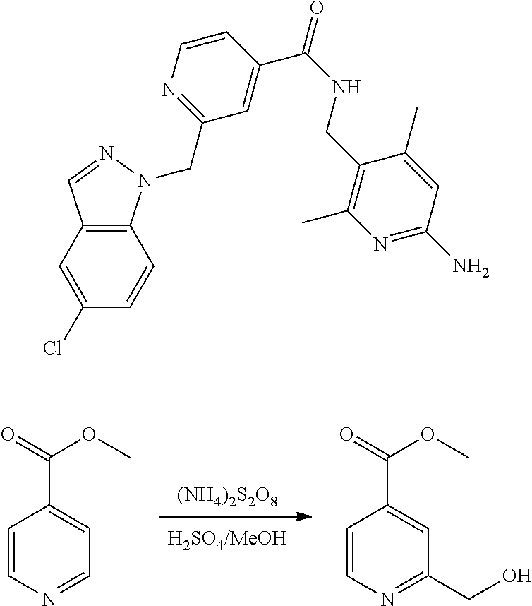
[(NH4)2S2O8].C1=CN=CC=C1C(=O)OC.C1=CN=C(CO)C=C1C(=O)OC.C12=C(C=C(Cl)C=C1)C=NN2CC1=NC=CC(C(NCC2=C(C)N=C(N)C=C2C)=O)=C1
